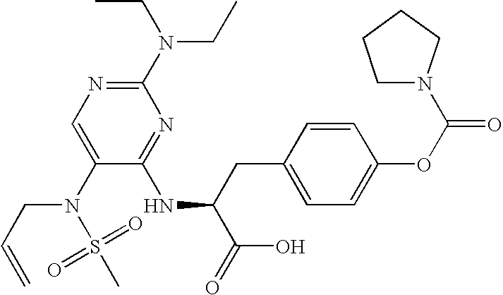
C1=C(N(S(=O)(=O)C)CC=C)C(NC(C(=O)O)CC2=CC=C(OC(=O)N3CCCC3)C=C2)=NC(N(CC)CC)=N1
